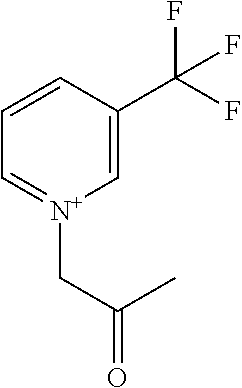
C1=CC=[N+](CC(=O)C)C=C1C(F)(F)F
